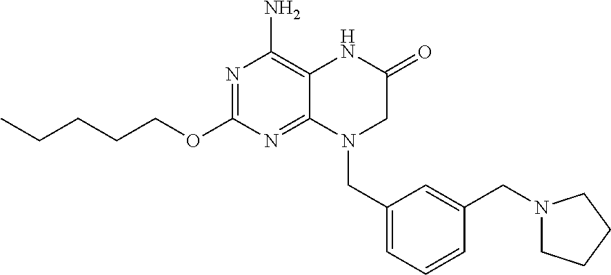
N1=C(OCCCCC)N=C2C(=C1N)NC(=O)CN2CC1=CC=CC(CN2CCCC2)=C1
